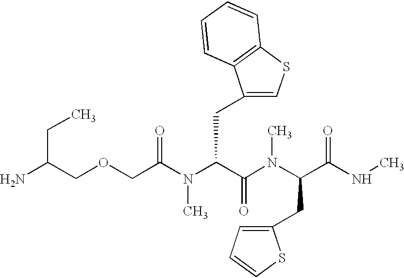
C(C(N(C(C(N(C)C(CC1=CC=CS1)C(NC)=O)=O)CC1=CSC2=C1C=CC=C2)C)=O)OCC(N)CC
